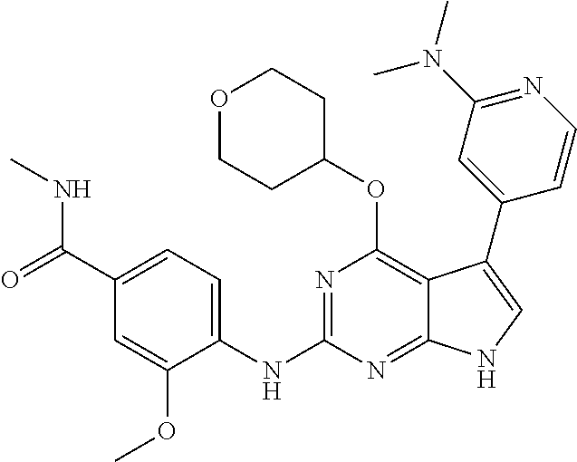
C1(C(=O)NC)=CC=C(NC2=NC(OC3CCOCC3)=C3C(=N2)NC=C3C2=CC(N(C)C)=NC=C2)C(OC)=C1
